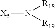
[X5]N([R18])[R19]
